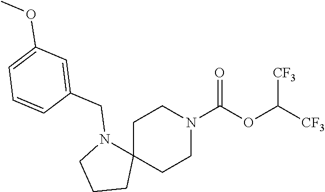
C1C2(CCN(C(OC([CF3])[CF3])=O)C1)N(CC1=CC(OC)=CC=C1)CCC2
